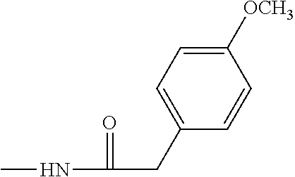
CNC(=O)CC1=CC=C([OCH3])C=C1
